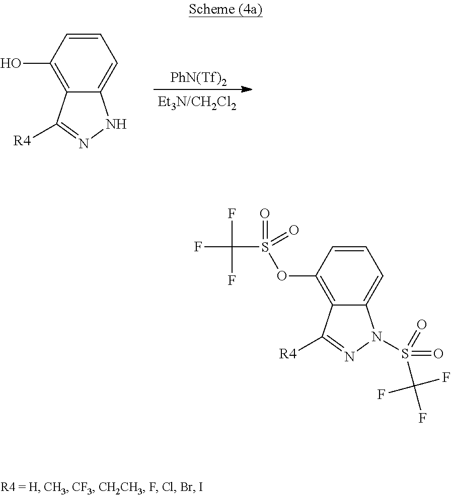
C1=CC(O)=C2C(=C1)NN=C2[R4].[PhN(Tf)2].C1=CC(OS(=O)(=O)C(F)(F)F)=C2C(=C1)N(S(=O)(=O)C(F)(F)F)N=C2[R4]
